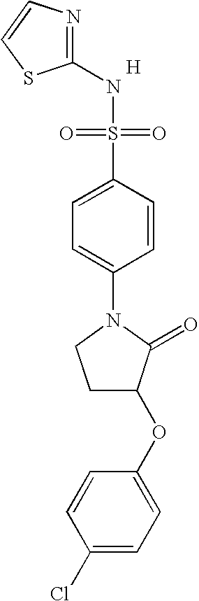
N1=C(NS(=O)(=O)C2=CC=C(N3CCC(OC4=CC=C(Cl)C=C4)C3=O)C=C2)SC=C1.[H]
